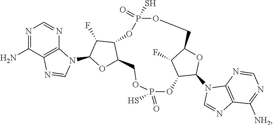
N1=C(N)C2=C(N=C1)N(C1OC3C(C1F)OP(S)(=O)OCC1OC(N4C=NC5=C4N=CN=C5[NH2])C(OP(=O)(S)OC3)C1F)C=N2
